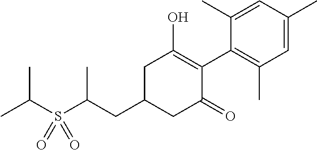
C1(CC(S(C(C)C)(=O)=O)C)CC(=O)C(C2=C(C)C=C(C)C=C2C)=C(O)C1
